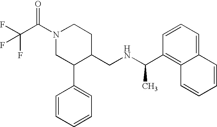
C1(C(NCC2CCN(C(C(F)(F)F)=O)CC2C2=CC=CC=C2)C)=C2C(=CC=C1)C=CC=C2
